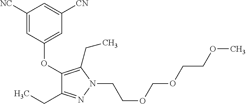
C1(OC2=CC([CN])=CC([NC])=C2)=C(CC)N(CCOCOCCOC)N=C1CC
